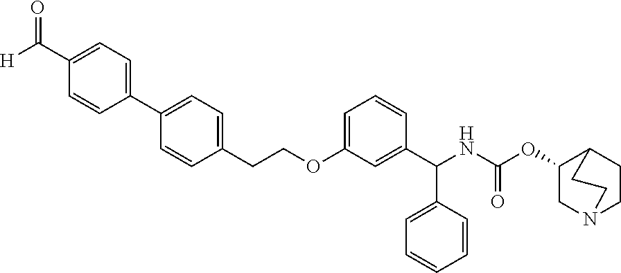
[H]C(C1=CC=C(C2=CC=C(CCOC3=CC=CC(C(NC(OC4CN5CCC4CC5)=O)C4=CC=CC=C4)=C3)C=C2)C=C1)=O
